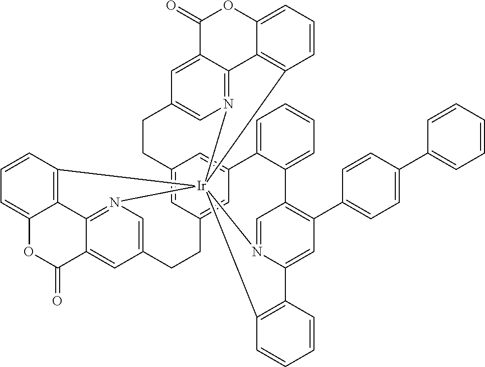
C12=CC3=CC(=C1)C1=CC=CC=C1C1=C(C4=CC=C(C5=CC=CC=C5)C=C4)C=C4N(=C1)[Ir]15(N6=C7C(=CC(=C6)CC3)C(=O)OC3=CC=CC1=C73)(N1=C3C(=CC(=C1)CC2)C(=O)OC1=CC=CC5=C31)C1=C4C=CC=C1
